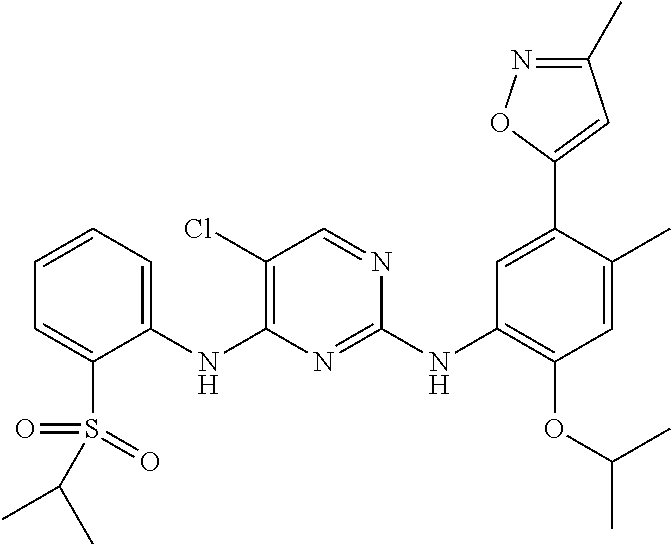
C1(NC2=C(Cl)C=NC(NC3=C(OC(C)C)C=C(C)C(C4=CC(C)=NO4)=C3)=N2)=CC=CC=C1S(=O)(=O)C(C)C
